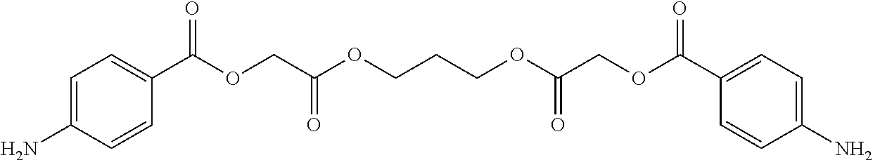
C1=C(N)C=CC(C(OCC(OCCCOC(COC(C2=CC=C(N)C=C2)=O)=O)=O)=O)=C1
